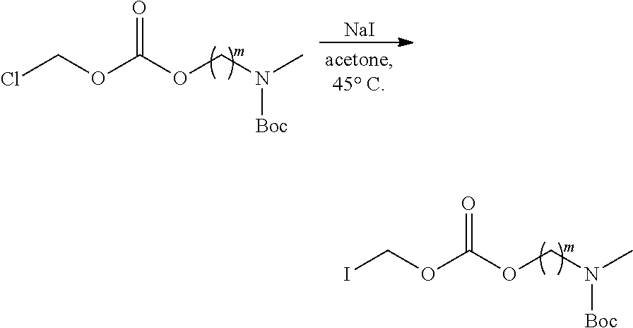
ICOC(OCN(C)[Boc])=O.ClCOC(OCN(C)[Boc])=O.[NaI]
